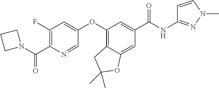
C1(F)=C(C(N2CCC2)=O)N=CC(OC2=C3C(=CC(C(NC4=NN(C)C=C4)=O)=C2)OC(C)(C)C3)=C1
